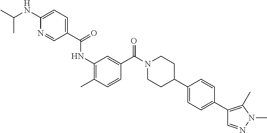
CC1=C(NC(=O)C2=CC=C(NC(C)C)N=C2)C=C(C(N2CCC(C3=CC=C(C4=C(C)N(C)N=C4)C=C3)CC2)=O)C=C1
